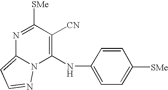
C1(NC2=CC=C([SMe])C=C2)=C([CN])C([SMe])=NC2=CC=NN12
